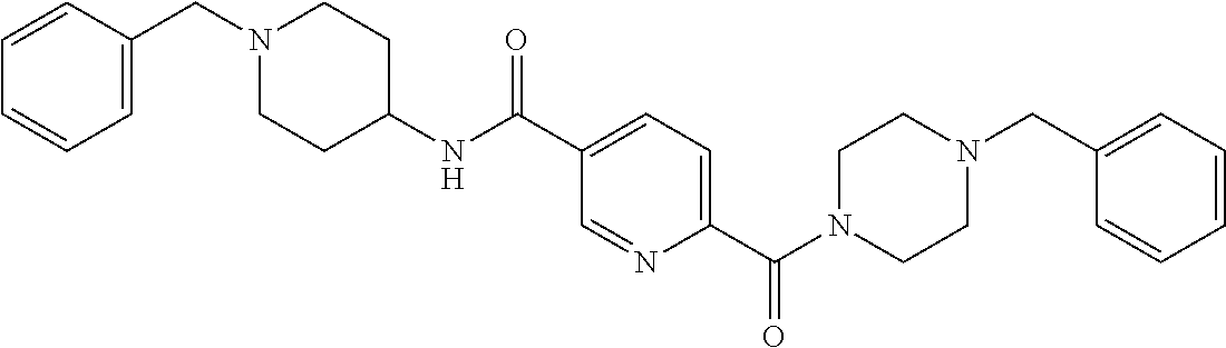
N(C(=O)C1=CC=C(C(=O)N2CCN(CC3=CC=CC=C3)CC2)N=C1)C1CCN(CC2=CC=CC=C2)CC1
